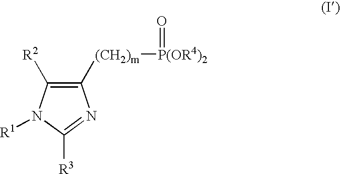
C1([(CH2)m][P(OR4)2]=O)=C([R2])N([R1])C([R3])=N1
